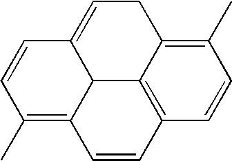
C12=C3C=CC(C)=C1CC=C1C2C(=C(C)C=C1)C=C3
